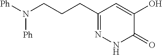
C(CCC1=NNC(=O)C(O)=C1)N([Ph])[Ph]
